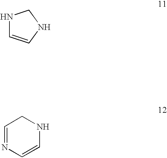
N1C=CNC1.C1=NC=CNC1
